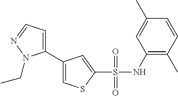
C1(C2=CSC(S(NC3=C(C)C=CC(C)=C3)(=O)=O)=C2)=CC=NN1CC
